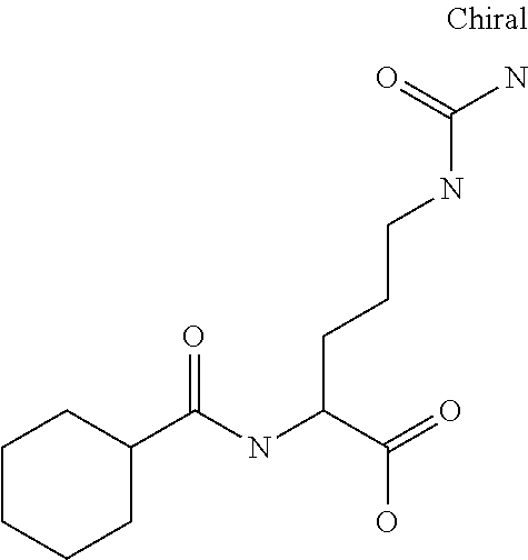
C1CCCC(C(NC(C(=O)O)CCCNC(N)=O)=O)C1
